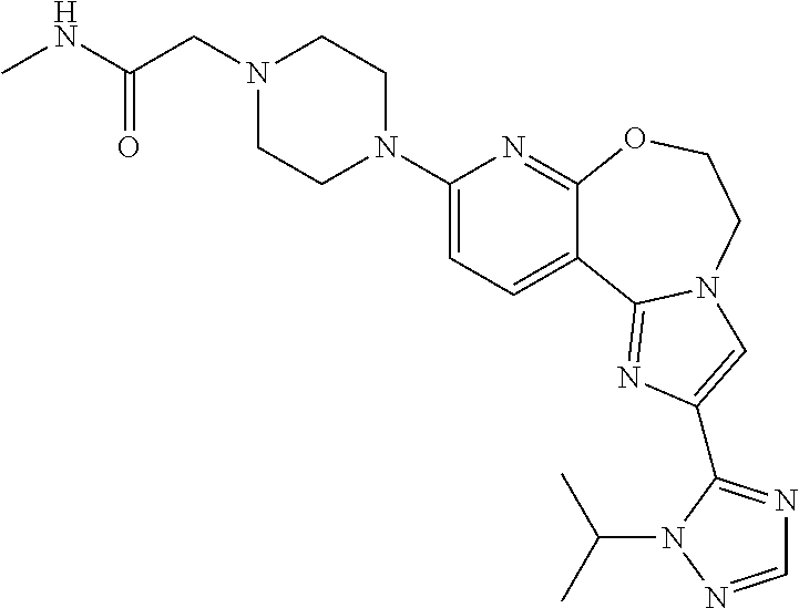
C1(N2CCN(CC(=O)NC)CC2)=CC=C2C(=N1)OCCN1C2=NC(C2=NC=NN2C(C)C)=C1
